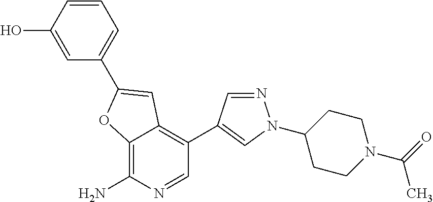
C12=C(N)N=CC(C3=CN(C4CCN(C(=O)C)CC4)N=C3)=C1C=C(C1=CC=CC(O)=C1)O2
